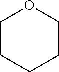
C1CCCCO1
